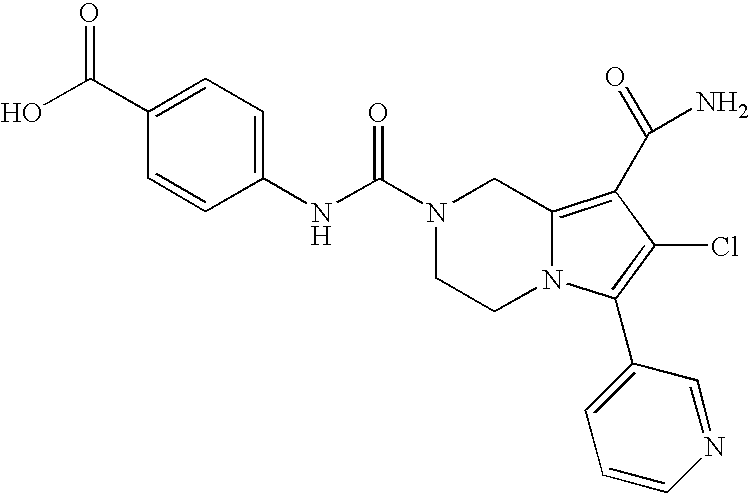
N(C(=O)N1CCN2C(=C(C(N)=O)C(Cl)=C2C2=CC=CN=C2)C1)C1=CC=C(C(O)=O)C=C1
